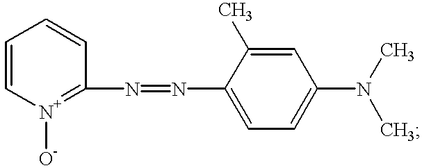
C1=C[N+]([O-])=C(N=NC2=CC=C(N(C)C)C=C2C)C=C1
